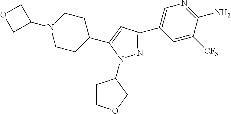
N1(C2COC2)CCC(C2=CC(C3=CN=C(N)C([CF3])=C3)=NN2C2CCOC2)CC1
